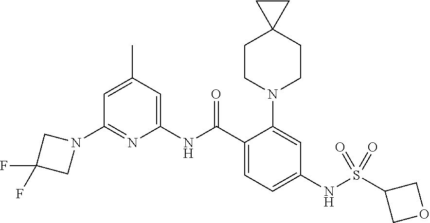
N1(C2=NC(NC(C3=CC=C(NS(C4COC4)(=O)=O)C=C3N3CCC4(CC3)CC4)=O)=CC(C)=C2)CC(F)(F)C1
